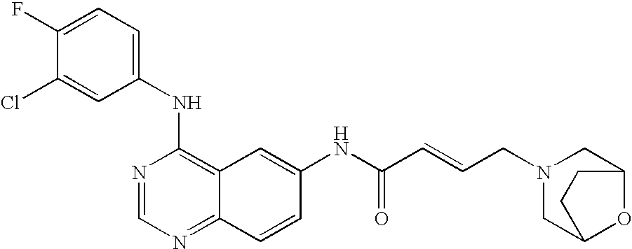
ClC1=CC(NC2=C3C(=NC=N2)C=CC(NC(C=CCN2CC4OC(C2)CC4)=O)=C3)=CC=C1F
